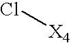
Cl[X4]
